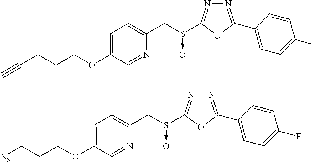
C(S(C1=NN=C(C2=CC=C(F)C=C2)O1)->O)C1=CC=C(OCCCC#C)C=N1.C(S(C1=NN=C(C2=CC=C(F)C=C2)O1)->O)C1=CC=C(OCCC[N3])C=N1
